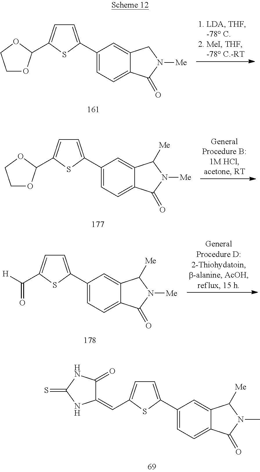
C1=C(C2=CC=C3C(=C2)CN([Me])C3=O)SC(C2OCCO2)=C1.C1=C(C2=CC=C3C(=C2)C([Me])N([Me])C3=O)SC(C2OCCO2)=C1.C1=C(C2=CC=C3C(=C2)C([Me])N([Me])C3=O)SC(C(=O)[H])=C1.C1=C(C2=CC=C3C(=C2)C([Me])N(C)C3=O)SC(C=C2C(=O)NC(=S)N2)=C1
